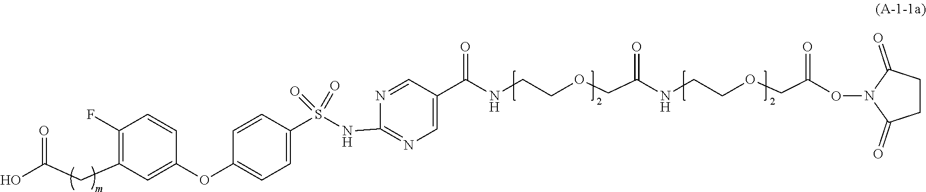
C1=CC(S(NC2=NC=C(C(=O)NCCOCC(NCCOCC(ON3C(=O)CCC3=O)=O)=O)C=N2)(=O)=O)=CC=C1OC1=CC(CC(O)=O)=C(F)C=C1
